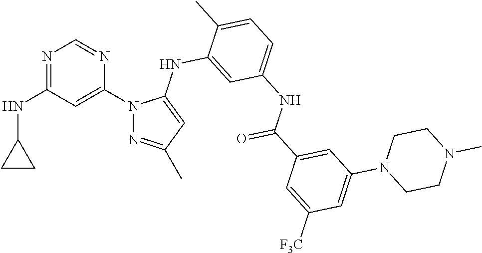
N1=C(NC2CC2)C=C(N2N=C(C)C=C2NC2=CC(NC(C3=CC(N4CCN(C)CC4)=CC([F3C])=C3)=O)=CC=C2C)N=C1
